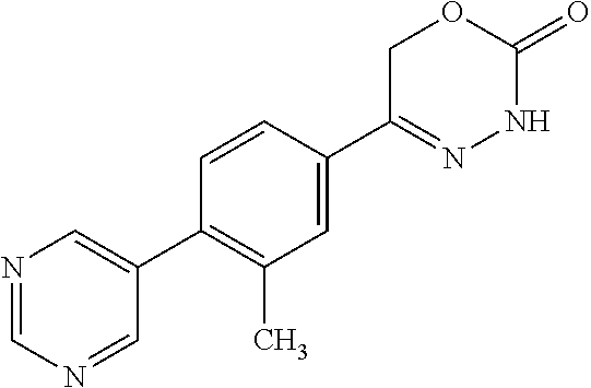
C1(C2=C(C)C=C(C3=NNC(=O)OC3)C=C2)=CN=CN=C1
